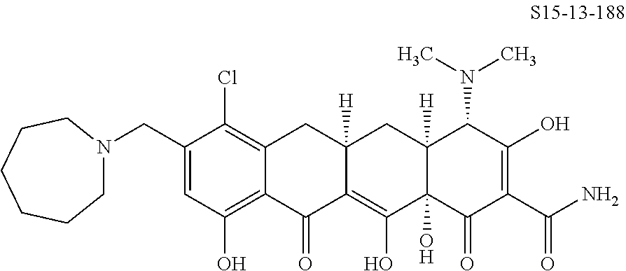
C1(CN2CCCCCC2)=CC(O)=C2C(=C1Cl)CC1([H])C(=C(O)C3(O)C([H])(C1)C(N(C)C)C(O)=C(C(=O)N)C3=O)C2=O
